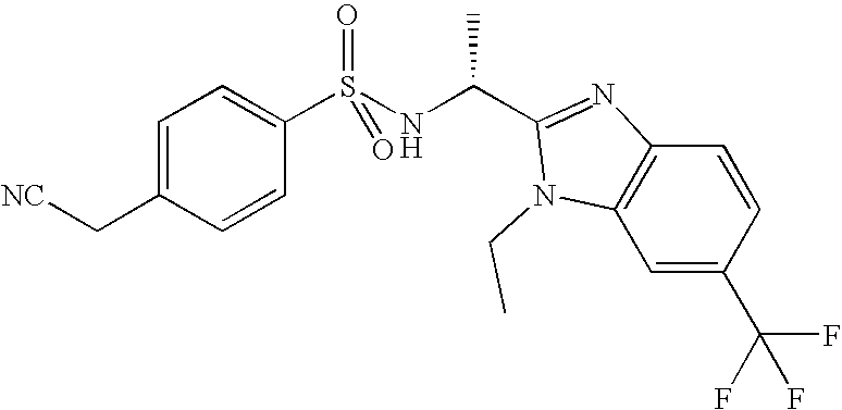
C1=C(C[NC])C=CC(S(NC(C2=NC3=C(C=C(C(F)(F)F)C=C3)N2CC)C)(=O)=O)=C1
